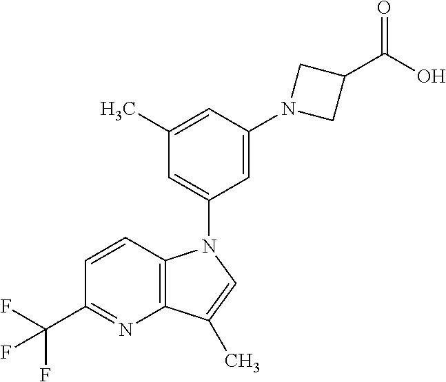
C1(C)=CC(N2CC(C(O)=O)C2)=CC(N2C3=C(C(C)=C2)N=C(C(F)(F)F)C=C3)=C1
